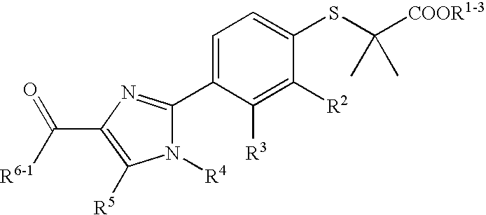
[R6-1]C(C1=C([R5])N([R4])C(C2=CC=C(SC([COOR1-3])(C)C)C([R2])=C2[R3])=N1)=O
